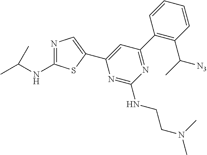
N1=C(NC(C)C)SC(C2=CC(C3=C(C(C)[N3])C=CC=C3)=NC(NCCN(C)C)=N2)=C1
